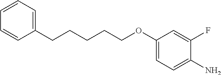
C1(OCCCCCC2=CC=CC=C2)=CC=C(N)C(F)=C1
